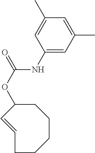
C1C(OC(=O)NC2=CC(C)=CC(C)=C2)C=CCCCC1
